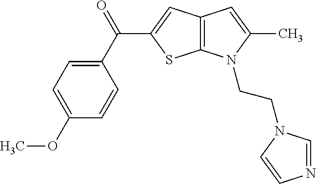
C1=C(OC)C=CC(C(=O)C2=CC3=C(S2)N(CCN2C=NC=C2)C(C)=C3)=C1
